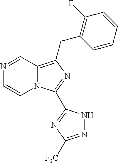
N12C(=C(CC3=C(F)C=CC=C3)N=C1C1=NC([F3C])=NN1)C=NC=C2
